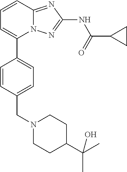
C1=CC2=NC(NC(=O)C3CC3)=NN2C(C2=CC=C(CN3CCC(C(C)(C)O)CC3)C=C2)=C1
